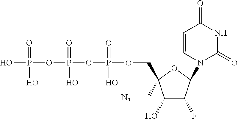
OP(=O)(OP(=O)(O)OP(=O)(O)OCC1(C[N3])C(O)C(F)C(N2C(=O)NC(=O)C=C2)O1)O
